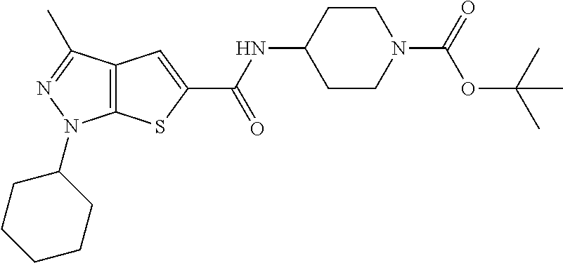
C12=C(C(C)=NN1C1CCCCC1)C=C(C(NC1CCN(C(OC(C)(C)C)=O)CC1)=O)S2
